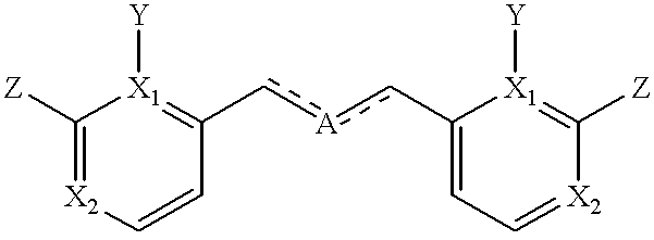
C1([Z])=[X2]C=CC(c[A]cC2=CC=[X2]C([Z])=[X1]2[Y])=[X1]1[Y]
